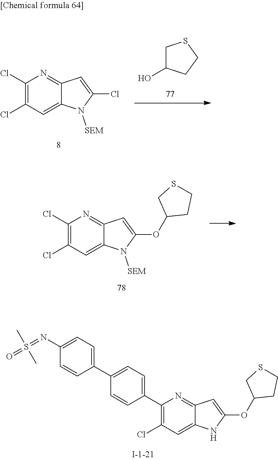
C1(Cl)=C(Cl)C=C2C(=N1)C=C(Cl)N2[SEM].C1C(O)CCS1.C1(Cl)=C(Cl)C=C2C(=N1)C=C(OC1CCSC1)N2[SEM].C1(C2=CC=C(C3=CC=C(N=S(=O)(C)C)C=C3)C=C2)=C(Cl)C=C2C(=N1)C=C(OC1CCSC1)N2
